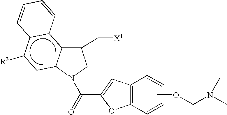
C12C(N(C(C3=CC4=C(O3)C=CC=C4)=O)CC1C[X1])CC([R3])C1C2C=CC=C1.COCN(C)C
